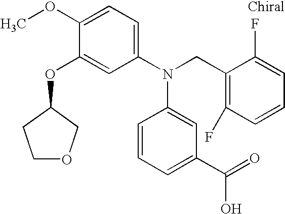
C1(OC)=CC=C(N(CC2=C(F)C=CC=C2F)C2=CC(C(=O)O)=CC=C2)C=C1OC1CCOC1
